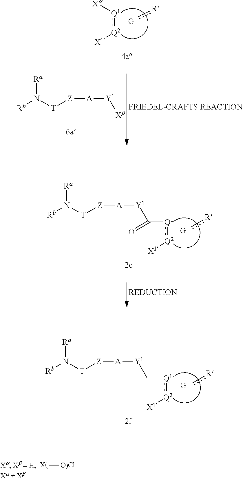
c[R].[X1][Q2]:[Q1][Xa].[A]([Z][T]N([Rb])[Ra])[Y1][Xb].[X(]=[O)Cl].c[R].[A]([Z][T]N([Rb])[Ra])[Y1]C[Q1]:[Q2][X1].c[R].[A]([Z][T]N([Rb])[Ra])[Y1]C([Q1]:[Q2][X1])=O
